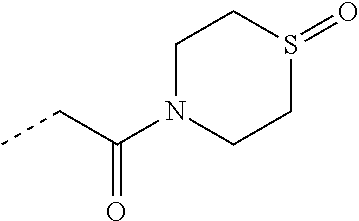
CCC(N1CCS(=O)CC1)=O
